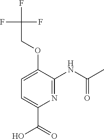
N1=C(NC(C)=O)C(OCC(F)(F)F)=CC=C1C(=O)O
